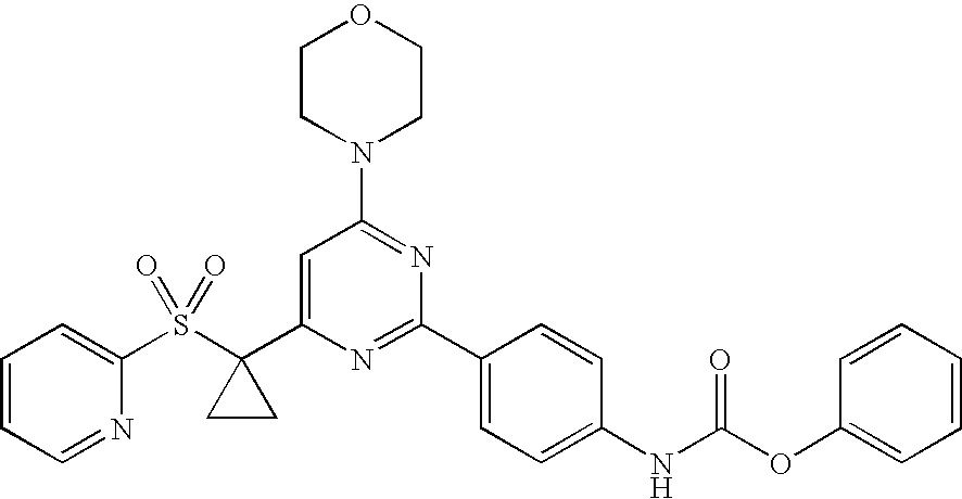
C1(S(C2(C3=CC(N4CCOCC4)=NC(C4=CC=C(NC(OC5=CC=CC=C5)=O)C=C4)=N3)CC2)(=O)=O)=CC=CC=N1
